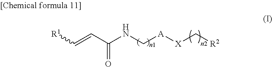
C(=CC(NC[A][X]C[R2])=O)[R1]
